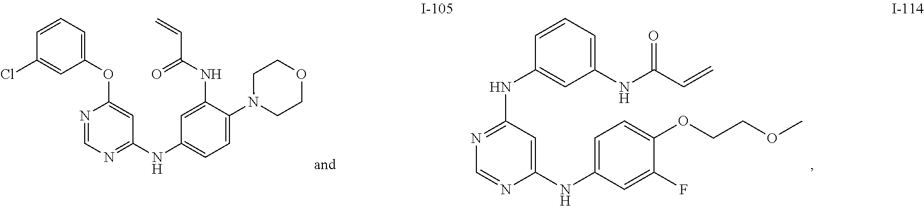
N1=CN=C(NC2=CC=C(N3CCOCC3)C(NC(C=C)=O)=C2)C=C1OC1=CC=CC(Cl)=C1.N1=C(NC2=CC(NC(C=C)=O)=CC=C2)C=C(NC2=CC=C(OCCOC)C(F)=C2)N=C1
